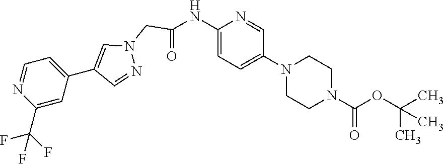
C1(C(F)(F)F)=CC(C2=CN(CC(NC3=CC=C(N4CCN(C(OC(C)(C)C)=O)CC4)C=N3)=O)N=C2)=CC=N1
